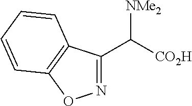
N1=C(C([CO2H])[NMe2])C2=C(O1)C=CC=C2
